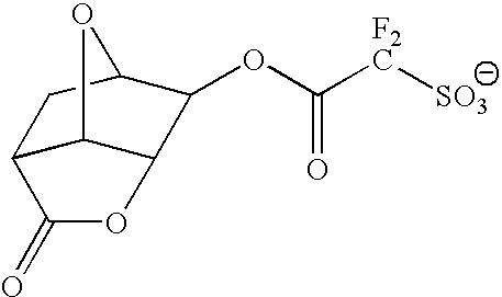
O(C([F2C][SO3])=O)C1C2C3C(CC1O3)C(=O)O2
